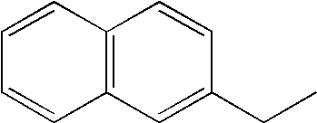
C12=C(C=C(CC)C=C1)C=CC=C2
